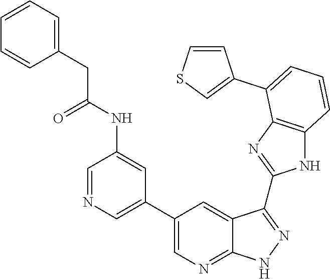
C1=NC=C(C2=CN=C3C(=C2)C(C2=NC4=C(N2)C=CC=C4C2=CSC=C2)=NN3)C=C1NC(CC1=CC=CC=C1)=O
